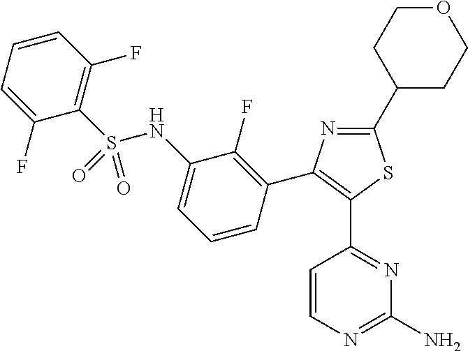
C1(F)=CC=CC(F)=C1S(NC1=CC=CC(C2=C(C3=NC(N)=NC=C3)SC(C3CCOCC3)=N2)=C1F)(=O)=O
